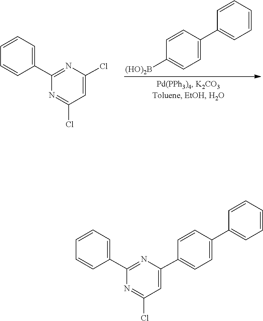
C1=CC(C2=NC(Cl)=CC(Cl)=N2)=CC=C1.C1=CC(C2=CC=CC=C2)=CC=C1[(HO)2B].C1=CC(C2=NC(C3=CC=C(C4=CC=CC=C4)C=C3)=CC(Cl)=N2)=CC=C1
